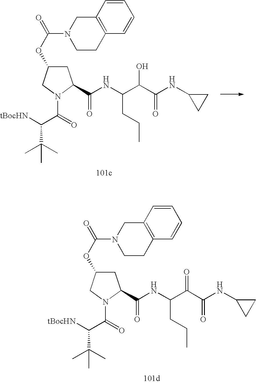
C1C(OC(N2CCC3=C(C2)C=CC=C3)=O)CN(C(C([tBocHN])C(C)(C)C)=O)C1C(=O)NC(C(C(=O)NC1CC1)=O)CCC.C1C(OC(N2CCC3=C(C2)C=CC=C3)=O)CN(C(C([tBocHN])C(C)(C)C)=O)C1C(NC(CCC)C(C(NC1CC1)=O)O)=O
